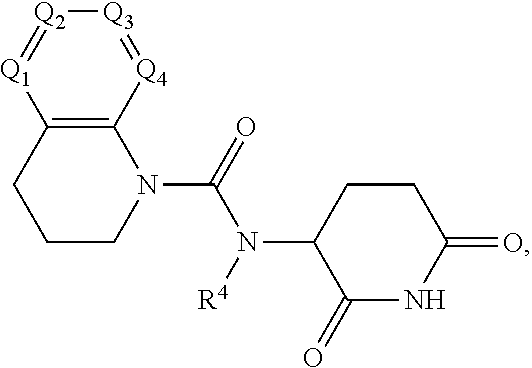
C12=C(CCCN1C(=O)N([R4])C1C(=O)NC(=O)CC1)[Q1]=[Q2][Q3]=[Q4]2
